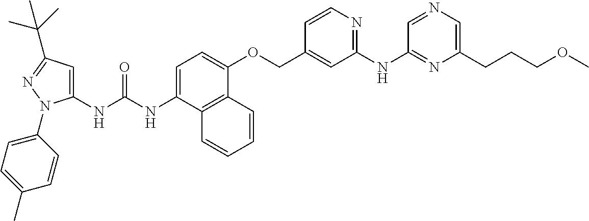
N(C(NC1=CC(C(C)(C)C)=NN1C1=CC=C(C)C=C1)=O)C1=CC=C(OCC2=CC(NC3=NC(CCCOC)=CN=C3)=NC=C2)C2=C1C=CC=C2
